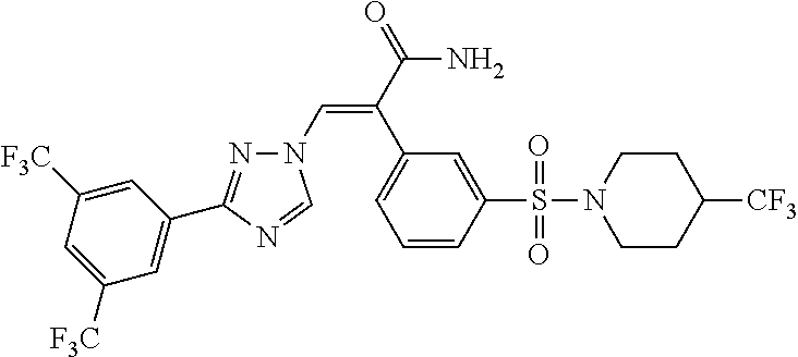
N1(C=C(C(=O)N)C2=CC=CC(S(N3CCC([CF3])CC3)(=O)=O)=C2)N=C(C2=CC([F3C])=CC([F3C])=C2)N=C1
